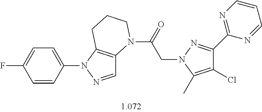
C1=C(N2N=CC3=C2CCCN3C(=O)CN2C(C)=C(Cl)C(C3=NC=CC=N3)=N2)C=CC(F)=C1
